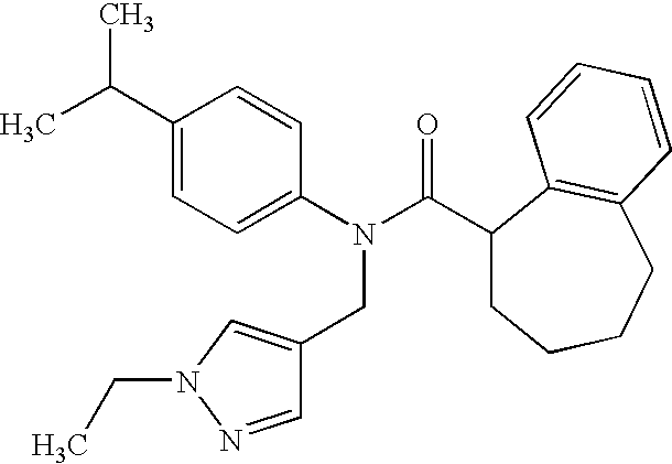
C1=C(C(C)C)C=CC(N(C(C2CCCCC3=C2C=CC=C3)=O)CC2=CN(CC)N=C2)=C1
